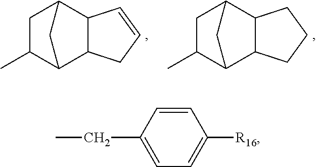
C12C3CC(C)C(C1CC=C2)C3.C12C3CC(C)C(C1CCC2)C3.C1=CC(CC)=CC=C1[R16]
